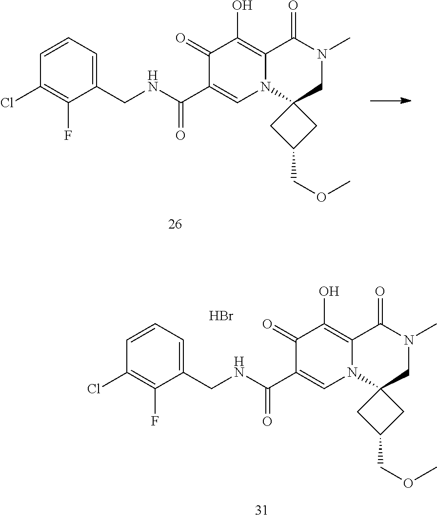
C1(Cl)=C(F)C(CNC(C2=CN3C(=C(O)C2=O)C(=O)N(C)CC32CC(COC)C2)=O)=CC=C1.C1(Cl)=C(F)C(CNC(C2=CN3C(=C(O)C2=O)C(=O)N(C)CC32CC(COC)C2)=O)=CC=C1.Br
